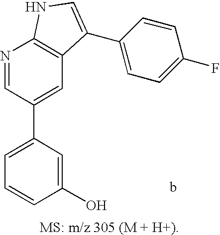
C1=C(C2=CC3=C(N=C2)NC=C3C2=CC=C(F)C=C2)C=C(O)C=C1
